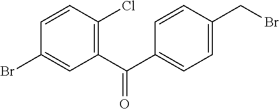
C1(Br)=CC(C(C2=CC=C(CBr)C=C2)=O)=C(Cl)C=C1
